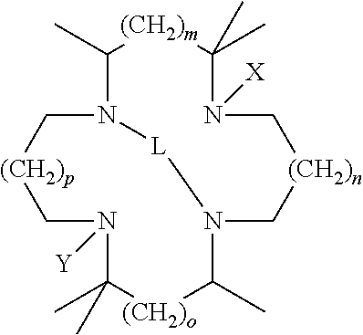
[(CH2)m]1C(C)(C)N([X])C[(CH2)n]CN2C(C)[(CH2)o]C(C)(C)N([Y])C[(CH2)p]CN(C1C)[L]2
